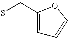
C1=C(CS)OC=C1
